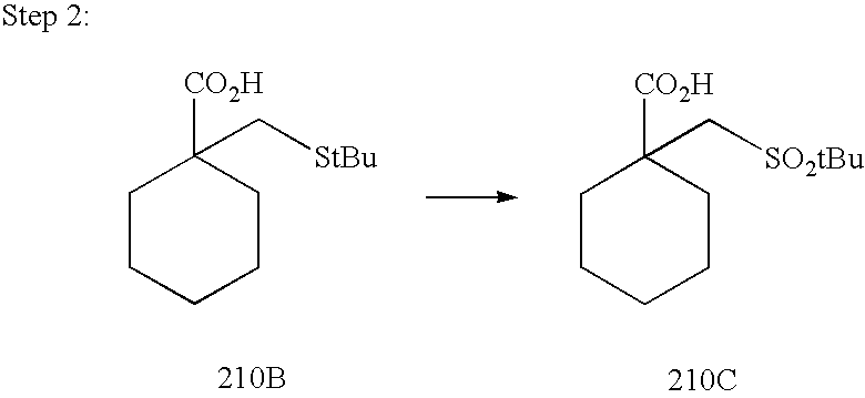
C1CCCCC1([CO2H])C[StBu].[210B].C1CCCCC1([CO2H])C[SO2tBu].[210C]
